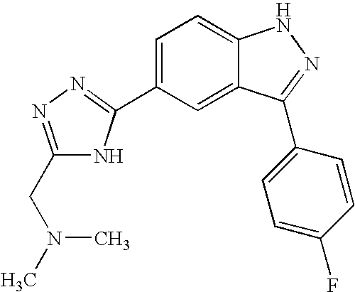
C1=C(C2=NN=C(CN(C)C)N2)C=C2C(=C1)NN=C2C1=CC=C(F)C=C1
